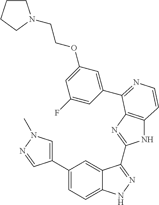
C1(C2=CN(C)N=C2)=CC=C2C(=C1)C(C1=NC3=C(N1)C=CN=C3C1=CC(OCCN3CCCC3)=CC(F)=C1)=NN2
